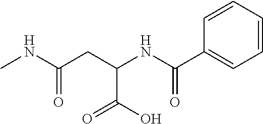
CNC(CC(NC(=O)C1=CC=CC=C1)C(O)=O)=O
